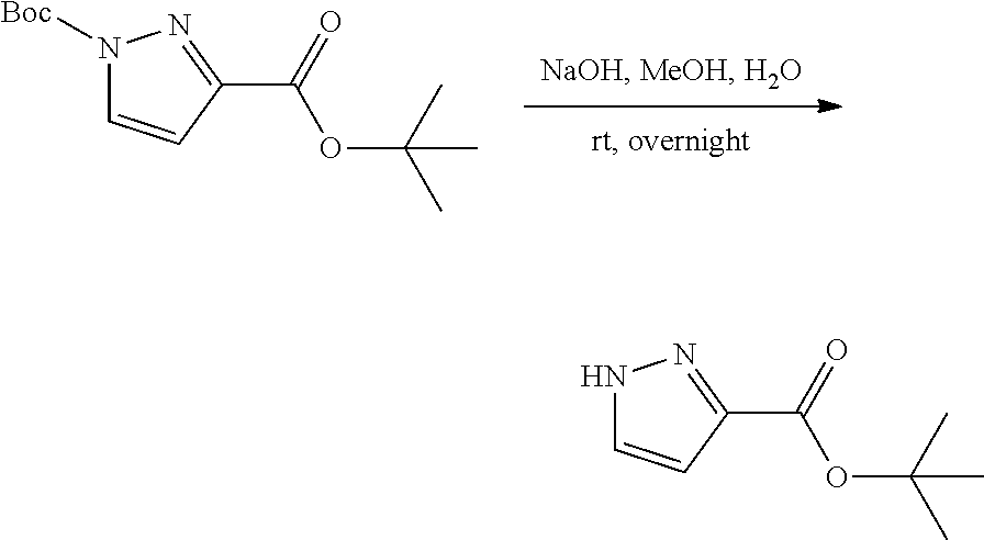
N1([Boc])C=CC(C(=O)OC(C)(C)C)=N1.N1C=CC(C(=O)OC(C)(C)C)=N1
